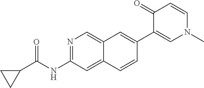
N1=C(NC(C2CC2)=O)C=C2C(=C1)C=C(C1=CN(C)C=CC1=O)C=C2
